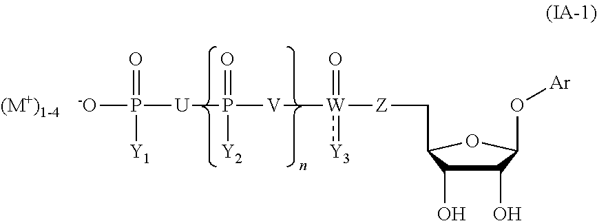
C1(O)C(O)C(C[Z][W]([V]P([U]P([-O])(=O)[Y1])(=O)[Y2])(=O):[Y3])OC1O[Ar]
